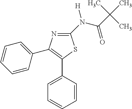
C1(N(C(C(C)(C)C)=O)[H])=NC(C2=CC=CC=C2)=C(C2=CC=CC=C2)S1
